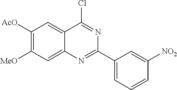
C1([AcO])=C([MeO])C=C2C(=C1)C(Cl)=NC(C1=CC=CC([NO2])=C1)=N2
